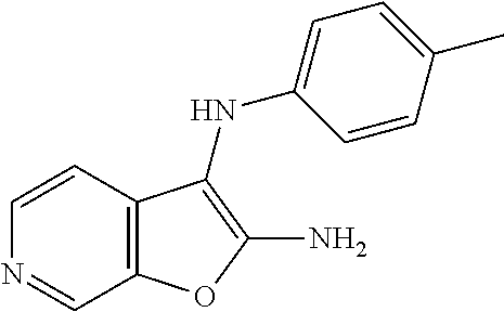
C1=CC2=C(C=N1)OC(N)=C2NC1=CC=C(C)C=C1
